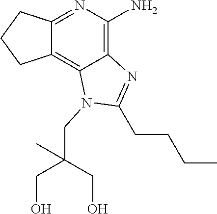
C12=C3C(=C(N)N=C1CCC2)N=C(CCCC)N3CC(CO)(CO)C
